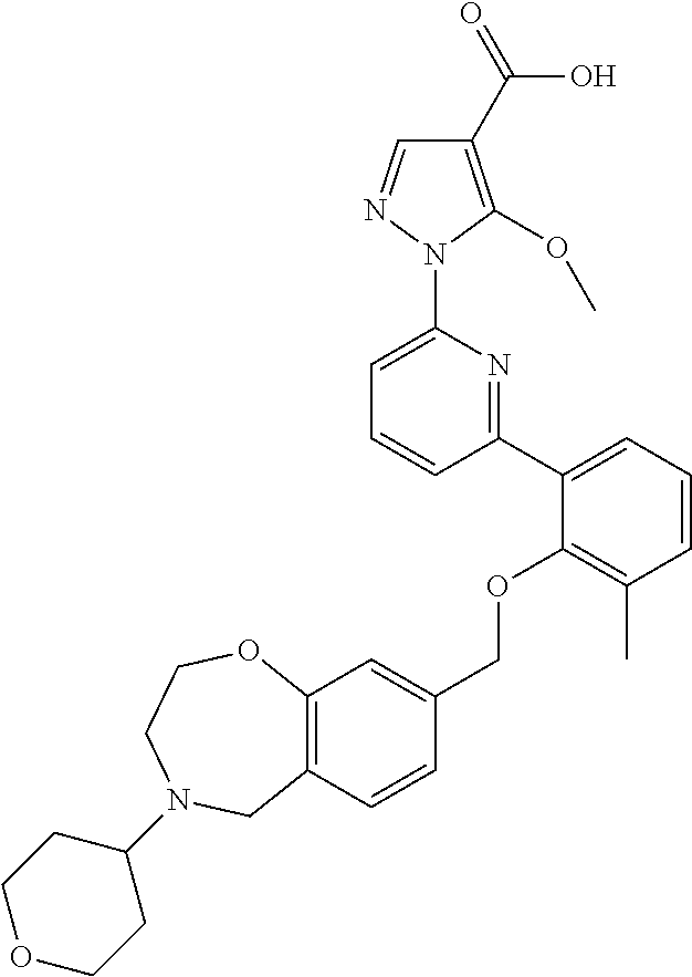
C1(C2=CC=CC(C)=C2OCC2=CC3=C(C=C2)CN(C2CCOCC2)CCO3)=NC(N2N=CC(C(=O)O)=C2OC)=CC=C1
